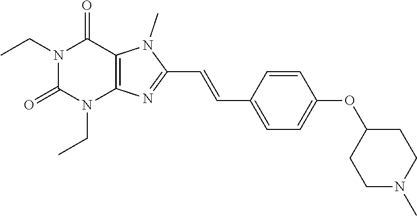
N1(CC)C(=O)N(CC)C2=C(C1=O)N(C)C(C=CC1=CC=C(OC3CCN(C)CC3)C=C1)=N2
